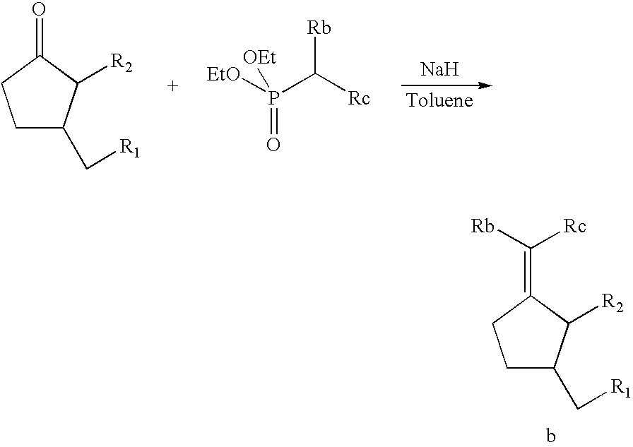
C1C(C[R1])C([R2])C(=C([Rc])[Rb])C1.[Na].C1C(C[R1])C([R2])C(=O)C1.[EtO]P(C([Rc])[Rb])([OEt])=O
